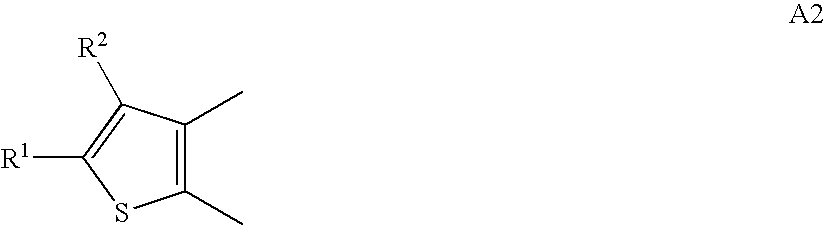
C1(C)=C(C)C([R2])=C([R1])S1
